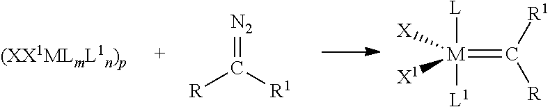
[M](=C([R1])[R])([L])([L1])([X])[X1].[N2]=C([R1])[R]
